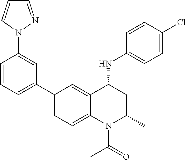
C1(NC2CC(C)N(C(C)=O)C3=CC=C(C4=CC=CC(N5N=CC=C5)=C4)C=C23)=CC=C(Cl)C=C1
